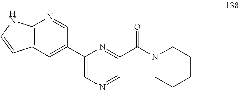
C12=C(C=C(C3=CN=CC(C(N4CCCCC4)=O)=N3)C=N1)C=CN2
